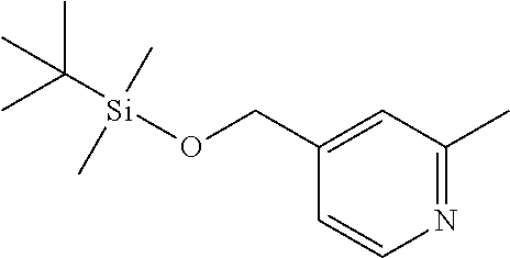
N1=C(C)C=C(CO[Si](C(C)(C)C)(C)C)C=C1
